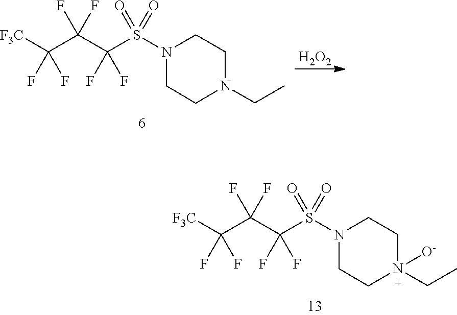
[F3C]C(C(C(S(N1CCN(CC)CC1)(=O)=O)(F)F)(F)F)(F)F.[H2O2].[F3C]C(C(C(S(N1CCN(CC)([O-])CC1)(=O)=O)(F)F)(F)F)(F)F
